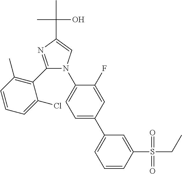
C1=CC(S(=O)(=O)CC)=CC(C2=CC=C(N3C(C4=C(C)C=CC=C4Cl)=NC(C(C)(O)C)=C3)C(F)=C2)=C1
